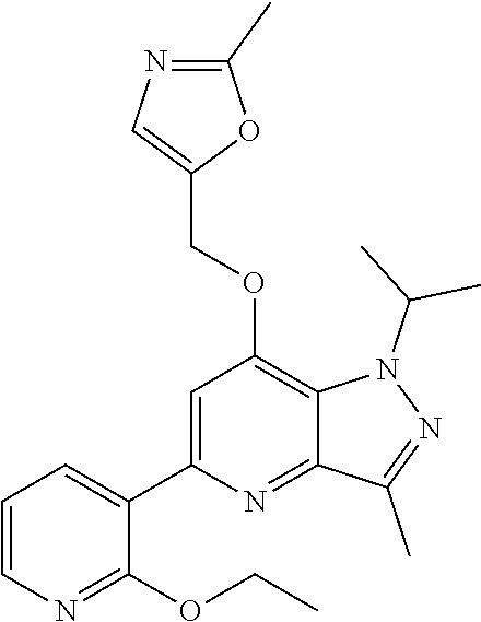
C1(C2=CC(OCC3=CN=C(C)O3)=C3C(=N2)C(C)=NN3C(C)C)=CC=CN=C1OCC
